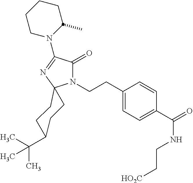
N1(CCC2=CC=C(C(=O)NCC[HO2C])C=C2)C(=O)C(N2CCCCC2C)=NC12CCC(C(C)(C)C)CC2
